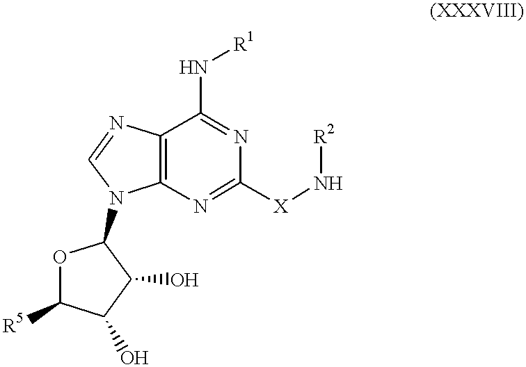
C12=C(N=C([X]N[R2])N=C1N[R1])N(C1OC([R5])C(O)C1O)C=N2
